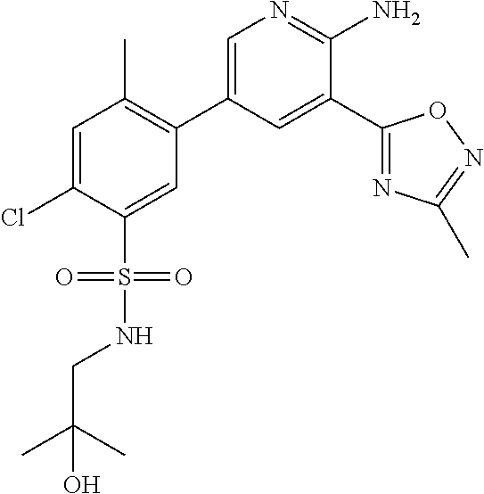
C1=C(Cl)C(S(NCC(C)(C)O)(=O)=O)=CC(C2=CN=C(N)C(C3=NC(C)=NO3)=C2)=C1C
